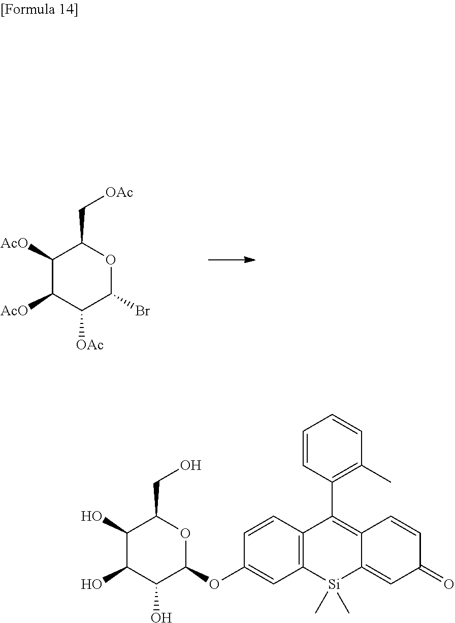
C1([AcO])C([AcO])C([OAc])C(Br)OC1C[OAc].C1(O)C(O)C(O)C(OC2=CC3=C(C=C2)C(C2=C(C)C=CC=C2)=C2C(=CC(=O)C=C2)[Si]3(C)C)OC1CO
